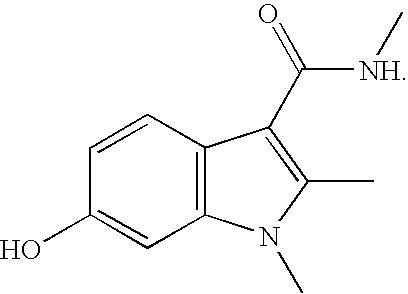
C1(O)=CC2=C(C=C1)C(C([NH]C)=O)=C(C)N2C
